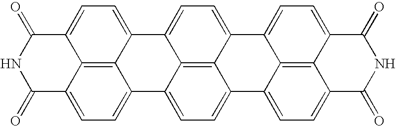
C12=CC=C3C4=C1C(=CC=C4C1=CC=C4C5=C1C3=CC=C5C1=CC=C3C5=C1C4=CC=C5C(=O)NC3=O)C(=O)NC2=O
